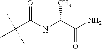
C(C(NC(C(N)=O)C)=O)(C)(C)C
